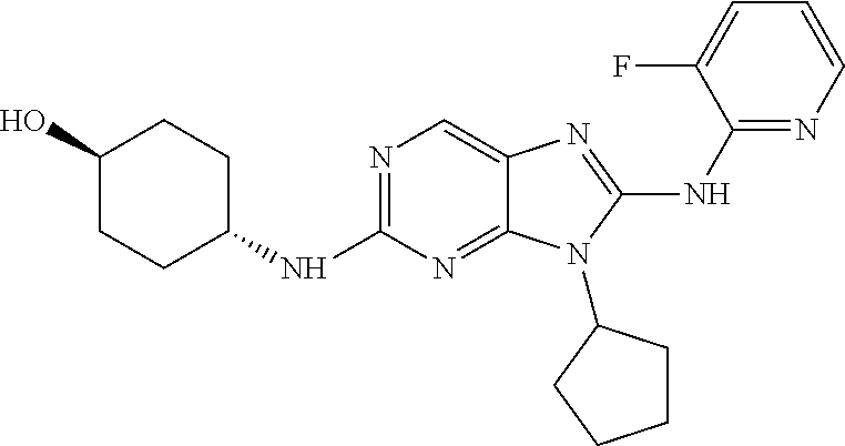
C1C(O)CCC(NC2=NC=C3C(=N2)N(C2CCCC2)C(NC2=NC=CC=C2F)=N3)C1
